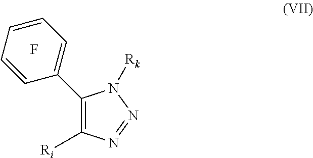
C1(C2=CC=CC=C2)=C([Ri])N=NN1[Rk].F
